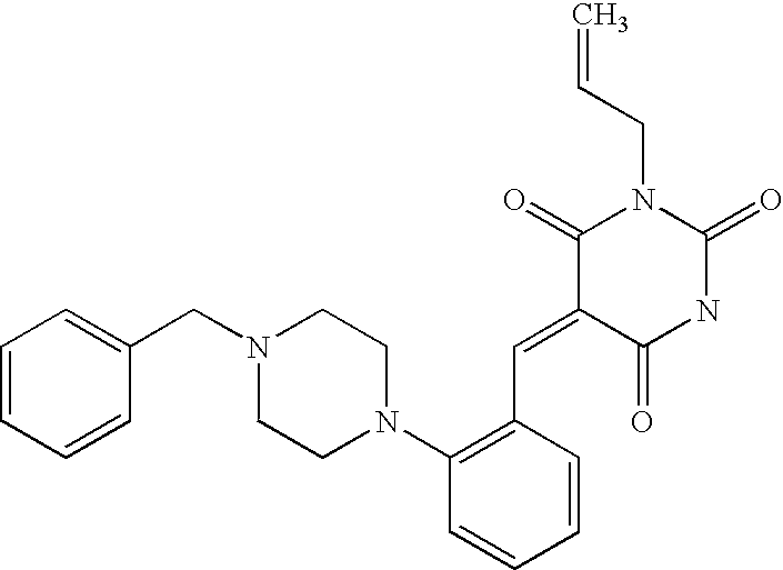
C1=CC=CC(CN2CCN(C3=C(C=C4C(=O)NC(=O)N(CC=C)C4=O)C=CC=C3)CC2)=C1
